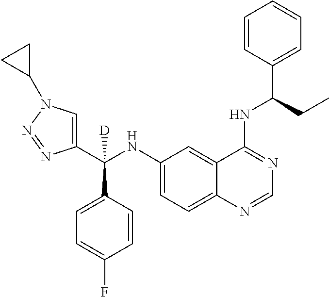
C1(NC(C2=CN(C3CC3)N=N2)(C2=CC=C(F)C=C2)[D])=CC=C2C(=C1)C(NC(C1=CC=CC=C1)CC)=NC=N2
